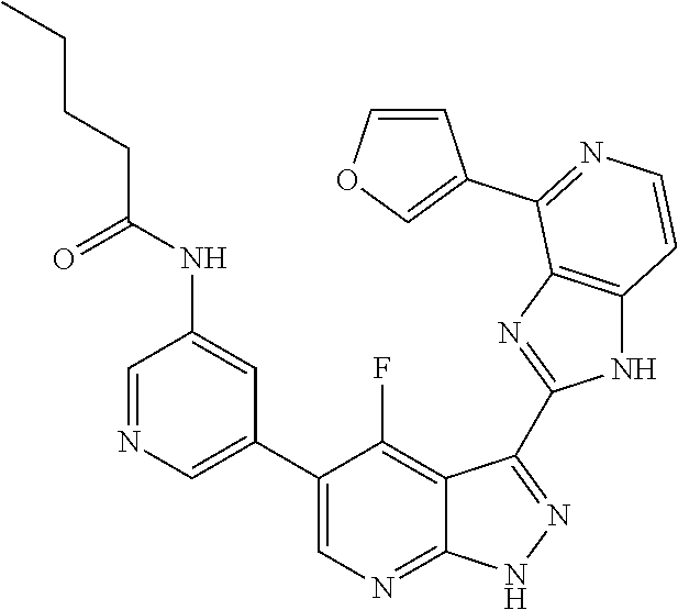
C1=NC=C(C2=CN=C3C(=C2F)C(C2=NC4=C(N2)C=CN=C4C2=COC=C2)=N[N H]3)C=C1NC(CCCC)=O
